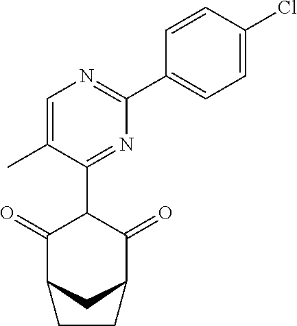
C1(=O)C2CC(C(=O)C1C1=NC(C3=CC=C(Cl)C=C3)=NC=C1C)CC2
